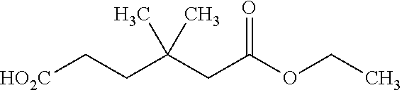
[HO2C]CCC(CC(OCC)=O)(C)C
